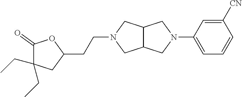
C12C(CN(C3=CC=CC([CN])=C3)C1)CN(CCC1OC(=O)C(CC)(CC)C1)C2
